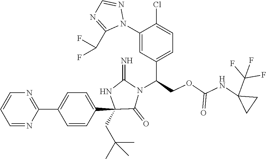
C1=NC(C2=CC=C(C3(CC(C)(C)C)C(=O)N(C(COC(NC4(C(F)(F)F)CC4)=O)C4=CC=C(Cl)C(N5N=CN=C5C(F)F)=C4)C(=N)N3)C=C2)=NC=C1
